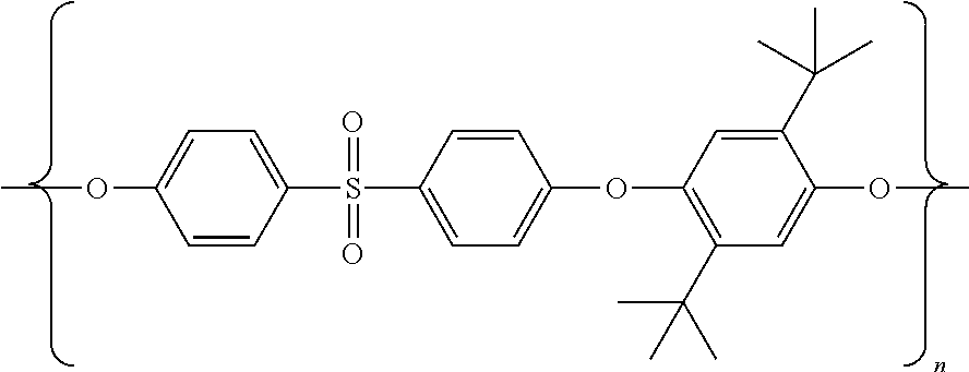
COC1=CC=C(S(C2=CC=C(OC3=C(C(C)(C)C)C=C(OC)C(C(C)(C)C)=C3)C=C2)(=O)=O)C=C1
